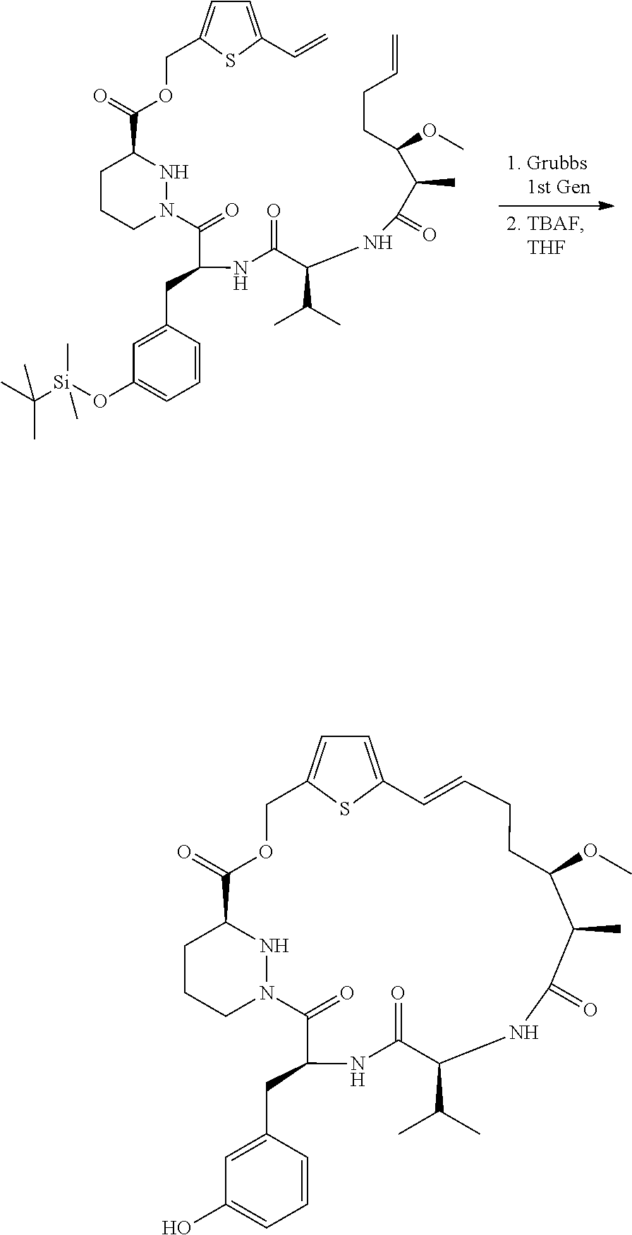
C1(CC(C(=O)N2NC(C(=O)OCC3=CC=C(C=C)S3)CCC2)NC(C(NC(C(C(OC)CCC=C)C)=O)C(C)C)=O)=CC(O[Si](C(C)(C)C)(C)C)=CC=C1.C1(CC2C(=O)N3NC(CCC3)C(=O)OCC3=CC=C(S3)C=CCCC(OC)C(C)C(=O)NC(C(C)C)C(=O)N2)=CC(O)=CC=C1
